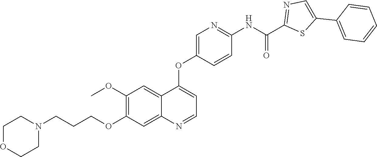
C1OCCN(CCCOC2=C(OC)C=C3C(=C2)N=CC=C3OC2=CN=C(NC(C3=NC=C(C4=CC=CC=C4)S3)=O)C=C2)C1
